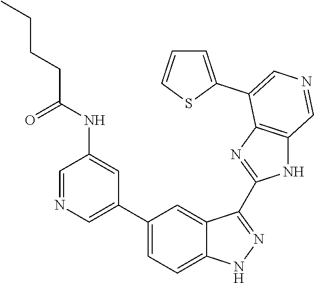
C1(C2=CN=CC(NC(CCCC)=O)=C2)=CC=C2C(=C1)C(C1=NC3=C(N1)C=NC=C3C1=CC=CS1)=NN2
